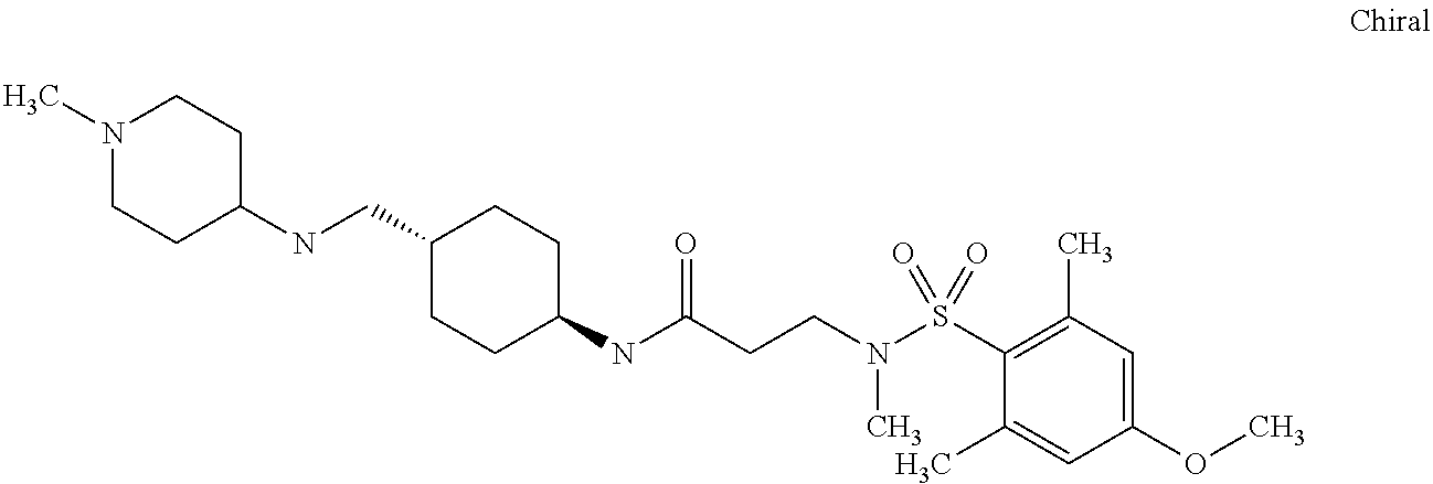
N(C(CCN(S(C1=C(C)C=C(OC)C=C1C)(=O)=O)C)=O)C1CCC(CNC2CCN(C)CC2)CC1
